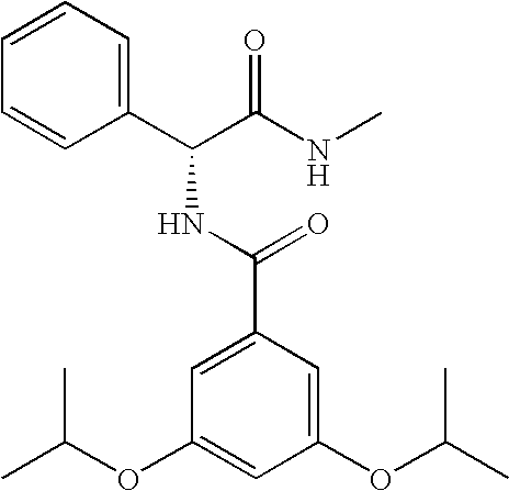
C1(C(C(NC)=O)NC(C2=CC(OC(C)C)=CC(OC(C)C)=C2)=O)=CC=CC=C1
